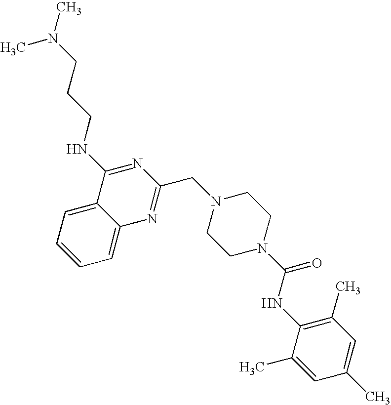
C1=C2C(=CC=C1)C(NCCCN(C)C)=NC(CN1CCN(C(NC3=C(C)C=C(C)C=C3C)=O)CC1)=N2
